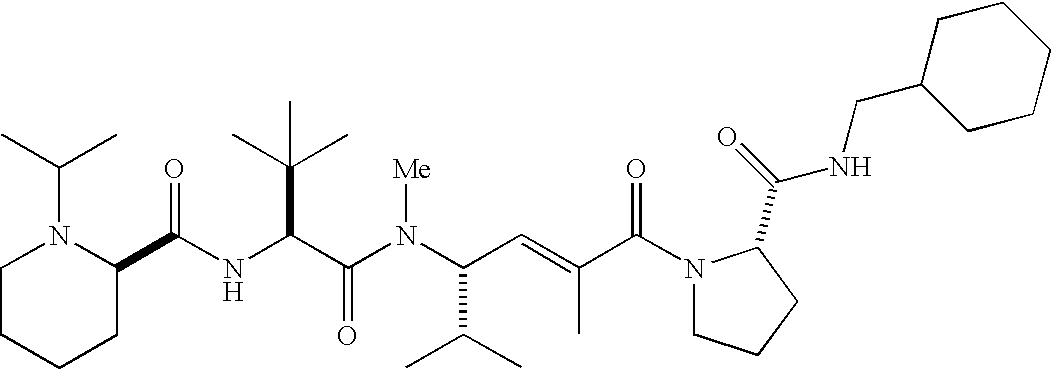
N(C(C(N(C(C(C)C)C=C(C)C(N1CCCC1C(=O)NCC1CCCCC1)=O)[Me])=O)C(C)(C)C)C(C1N(C(C)C)CCCC1)=O
